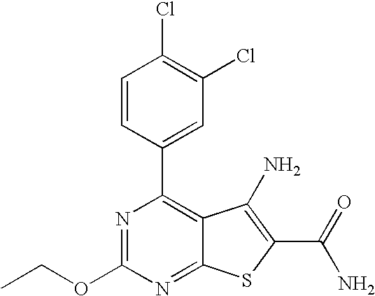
N1=C(OCC)N=C2C(=C1C1=CC(Cl)=C(Cl)C=C1)C(N)=C(C(N)=O)S2
